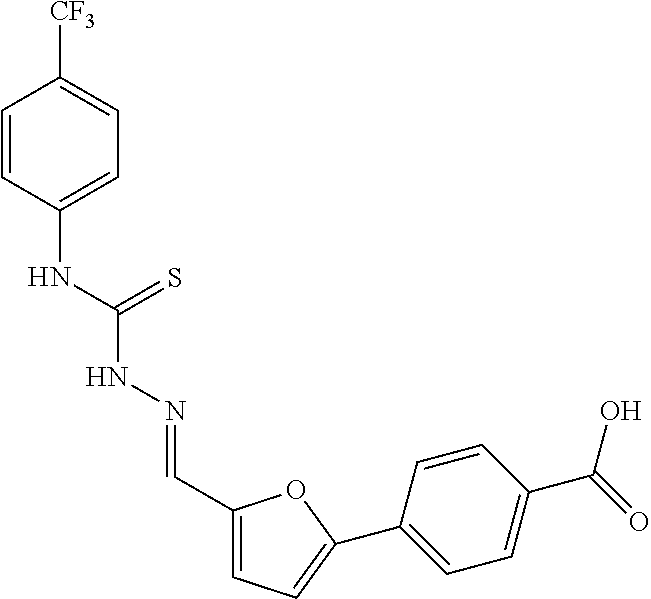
C1(C=NNC(NC2=CC=C([CF3])C=C2)=S)=CC=C(C2=CC=C(C(=O)O)C=C2)O1
